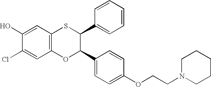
C1(O)=CC2=C(C=C1Cl)OC(C1=CC=C(OCCN3CCCCC3)C=C1)C(C1=CC=CC=C1)S2
